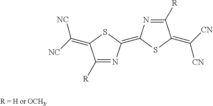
C1([R])=NC(=C2N=C([R])C(=C([CN])[CN])S2)SC1=C([NC])[NC]
